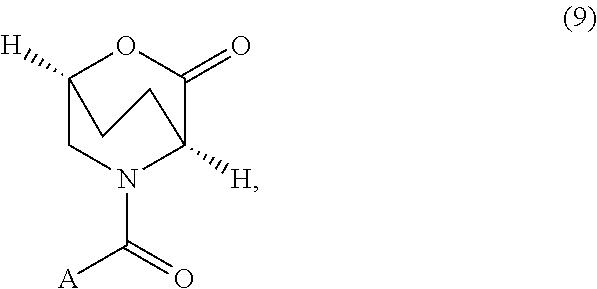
C1N(C([A])=O)C2([H])C(=O)OC1([H])CC2
